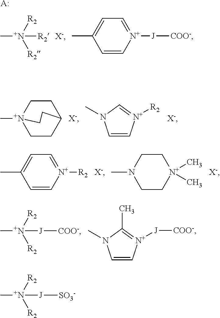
C[N+]([R2])([R2])[R2].[X-].C1=C(C)C=C[N+]([J][COO-])=C1.[A:].C1C[N+]2(C)CCC1CC2.[X-].C1=C[N+]([R2])=CN1C.[X-].C1=C(C)C=C[N+]([R2])=C1.C1N(C)CC[N+](C)(C)C1.C[N+]([R2])([R2])[J][COO-].C1=C[N+]([J][COO-])=C(C)N1C.C[N+]([R2])([R2])[J][SO3-]
